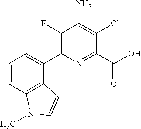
C1(F)=C(C2=CC=CC3=C2C=CN3C)N=C(C(O)=O)C(Cl)=C1N
